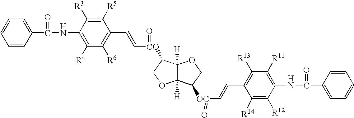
C1(C(=O)NC2=C([R4])C([R6])=C(C=C[CO](=O)C3C4([H])C([H])(OC3)C([OC](C=CC3=C([R13])C([R11])=C(NC(=O)C5=CC=CC=C5)C([R12])=C3[R14])=O)CO4)C([R5])=C2[R3])=CC=CC=C1
